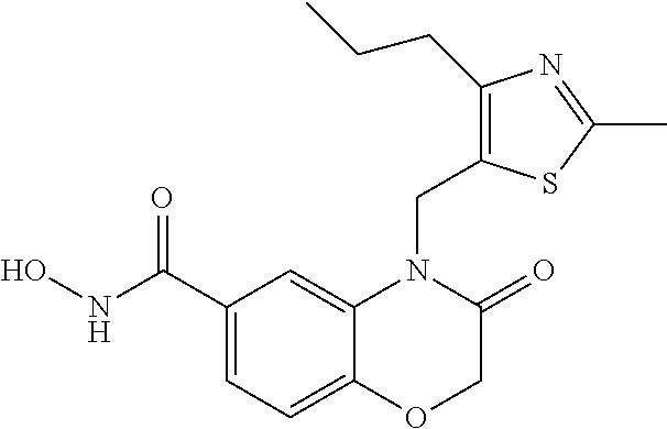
C1(C(NO)=O)=CC=C2C(=C1)N(CC1=C(CCC)N=C(C)S1)C(=O)CO2
